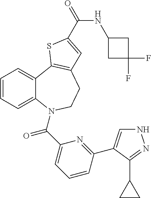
C1=CC=C2C(=C1)C1=C(CCN2C(C2=CC=CC(C3=CNN=C3C3CC3)=N2)=O)C=C(C(NC2CC(F)(F)C2)=O)S1
